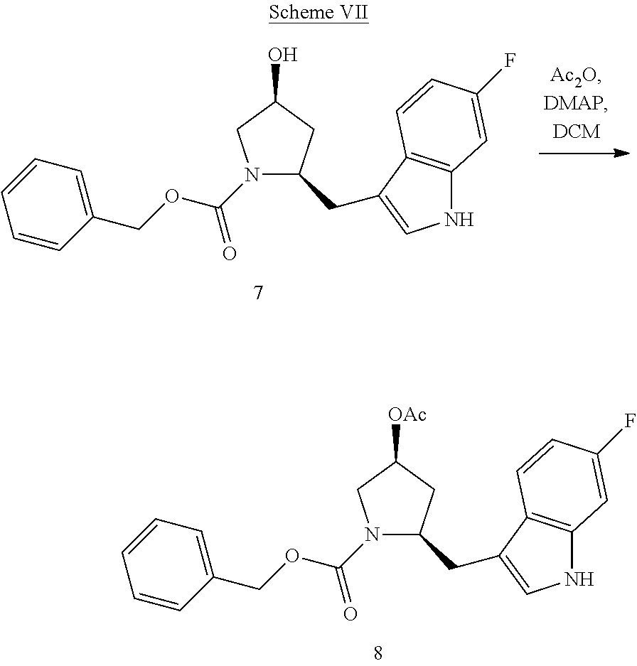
C1(CC2=CNC3=C2C=CC(F)=C3)CC(O)CN1C(OCC1=CC=CC=C1)=O.C1(CC2=CNC3=C2C=CC(F)=C3)CC([OAc])CN1C(OCC1=CC=CC=C1)=O
